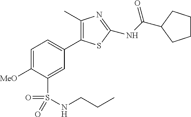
C1=C([MeO])C(S(NCCC)(=O)=O)=CC(C2=C(C)N=C(NC(=O)C3CCCC3)S2)=C1
